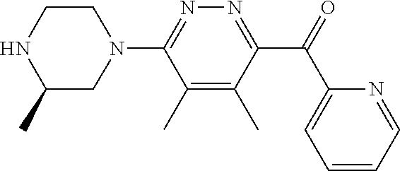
C1(C)=C(C)C(C(=O)C2=CC=CC=N2)=NN=C1N1CCNC(C)C1
